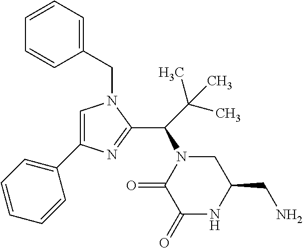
C1(CN2C=C(C3=CC=CC=C3)N=C2C(N2C(=O)C(=O)NC(CN)C2)C(C)(C)C)=CC=CC=C1
